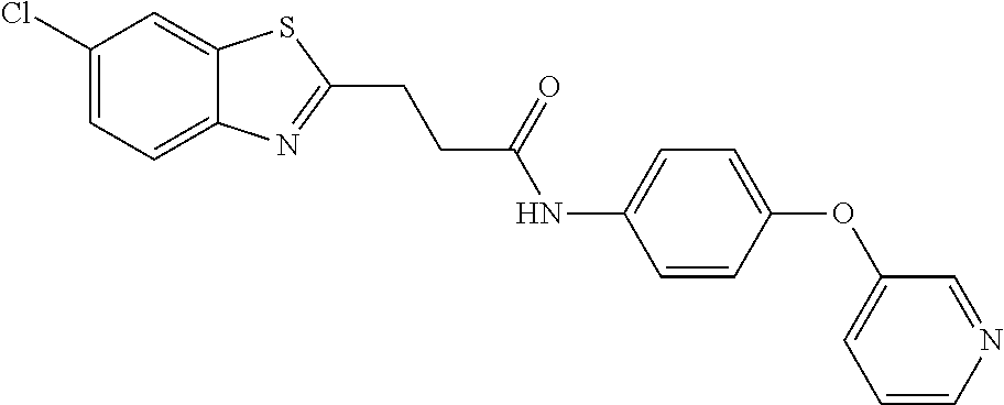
C12=CC=C(Cl)C=C1SC(CCC(NC1=CC=C(OC3=CC=CN=C3)C=C1)=O)=N2
